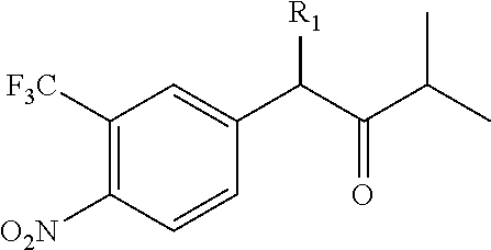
C1([F3C])=C([O2N])C=CC(C(C(C(C)C)=O)[R1])=C1
